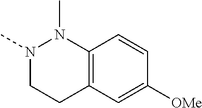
N1(C)CCC2=C(N1C)C=CC([OMe])=C2
